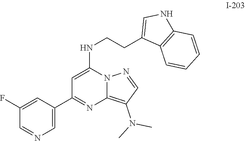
CN(C1=C2N(N=C1)C(NCCC1=CNC3=C1C=CC=C3)=CC(C1=CN=CC(F)=C1)=N2)C
